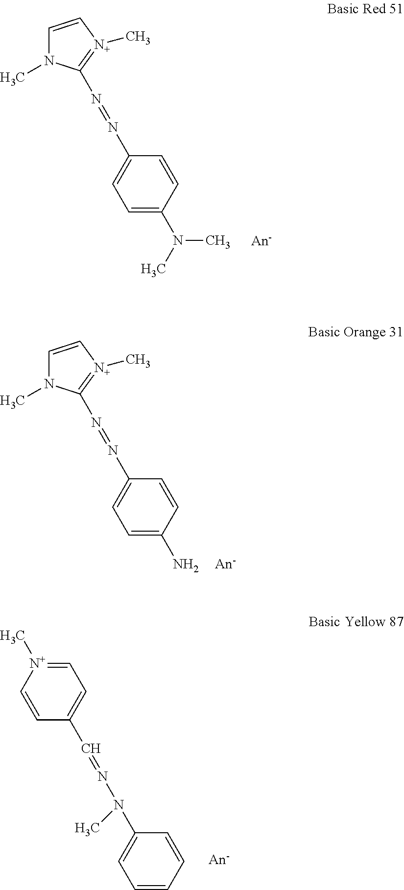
C1=C[N+](C)=C(N=NC2=CC=C(N(C)C)C=C2)N1C.C1=C[N+](C)=C(N=NC2=CC=C(N)C=C2)N1C.C1=CC(C=NN(C2=CC=CC=C2)C)=CC=[N+]1C
